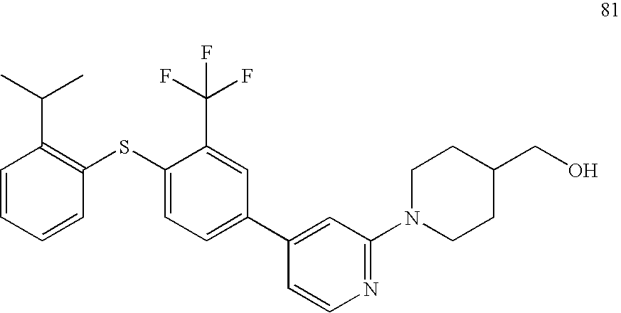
C1=CC=CC(SC2=CC=C(C3=CC(N4CCC(CO)CC4)=NC=C3)C=C2C(F)(F)F)=C1C(C)C
